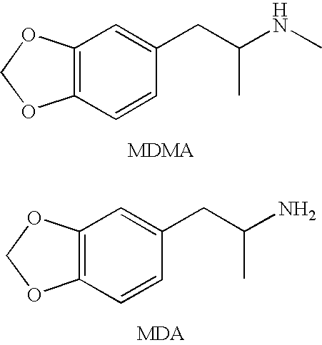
C12=C(C=CC(CC(C)NC)=C1)OCO2.C12=C(C=CC(CC(C)N)=C1)OCO2
